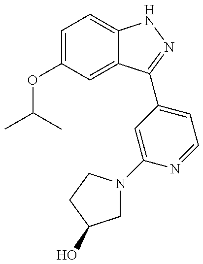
CC(C)OC1=CC=C2C(=C1)C(C1=CC=NC(N3CC(O)CC3)=C1)=NN2
